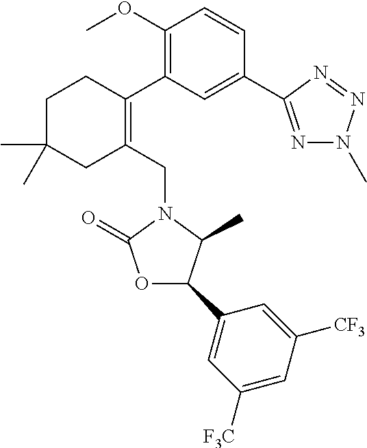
C1(OC)=C(C2=C(CN3C(=O)OC(C4=CC([F3C])=CC([CF3])=C4)C3C)CC(C)(C)CC2)C=C(C2=NN(C)N=N2)C=C1
